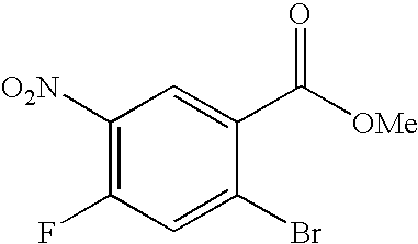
C1([O2N])=C(F)C=C(Br)C(C([OMe])=O)=C1
